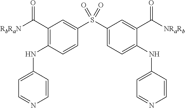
C1(C([RbRaN])=O)=C(NC2=CC=NC=C2)C=CC(S(C2=CC=C(NC3=CC=NC=C3)C(C([NRaRb])=O)=C2)(=O)=O)=C1
